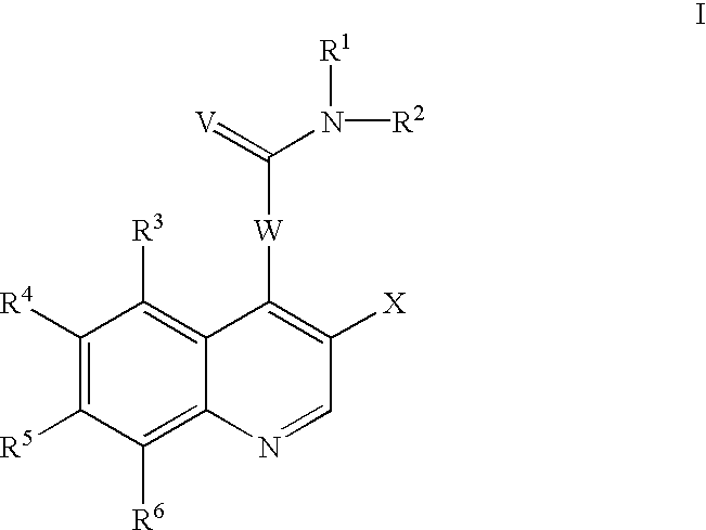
C1([R4])=C([R5])C([R6])=C2C(=C1[R3])C([W]C(=[V])N([R1])[R2])=C([X])C=N2
